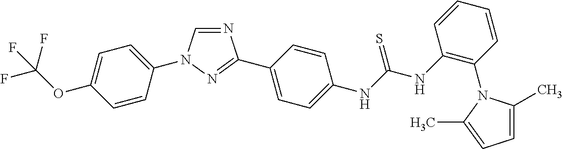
C1=C(OC(F)(F)F)C=CC(N2C=NC(C3=CC=C(NC(NC4=C(N5C(C)=CC=C5C)C=CC=C4)=S)C=C3)=N2)=C1
